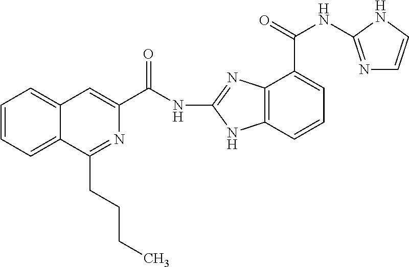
C(NC1=NC2=C(N1)C=CC=C2C(NC1=NC=CN1)=O)(=O)C1=CC2=CC=CC=C2C(CCCC)=N1
